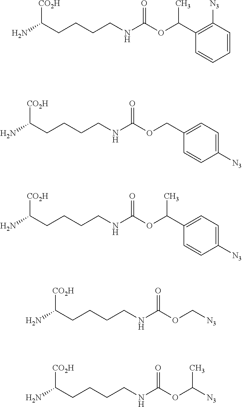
NC(CCCCNC(OC(C1=C([N3])C=CC=C1)C)=O)[CO2H].NC(CCCCNC(OCC1=CC=C([N3])C=C1)=O)[CO2H].NC(CCCCNC(OC(C1=CC=C([N3])C=C1)C)=O)[CO2H].NC(CCCCNC(OC[N3])=O)[CO2H].NC(CCCCNC(OC([N3])C)=O)[CO2H]
